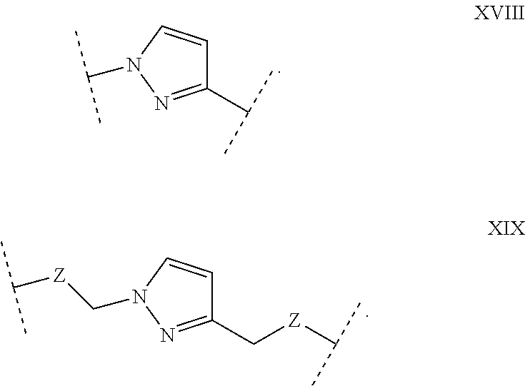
C1(C(C)C)=NN(C(C)C)C=C1.C1(C[Z]C(C)C)=NN(C[Z]C(C)C)C=C1
